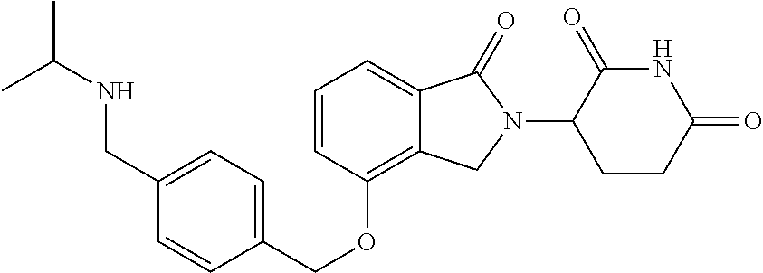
C(OC1=C2C(=CC=C1)C(=O)N(C1C(=O)NC(=O)CC1)C2)C1=CC=C(CNC(C)C)C=C1
